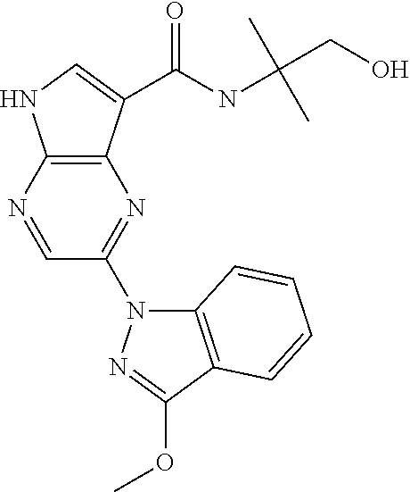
C1=NC2=C(N=C1N1C3=C(C(OC)=N1)C=CC=C3)C(C(NC(C)(C)CO)=O)=CN2
